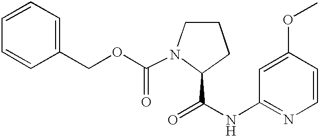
C1=CC(COC(N2C(C(NC3=NC=CC(OC)=C3)=O)CCC2)=O)=CC=C1
